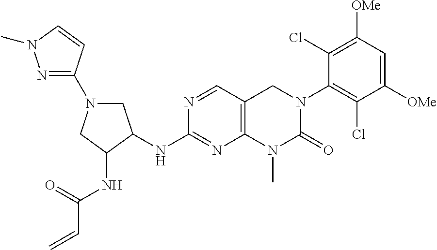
N(C1=NC2=C(C=N1)CN(C1=C(Cl)C([OMe])=CC([OMe])=C1Cl)C(=O)N2C)C1C(NC(C=C)=O)CN(C2=NN(C)C=C2)C1
